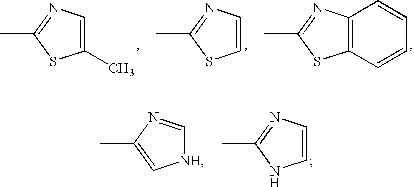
C1=CN=C(C)S1.C1(C)=CN=C(C)S1.C12=C(N=C(C)S1)C=CC=C2.[NH]1C=NC(C)=C1.C1=CN=C(C)N1
